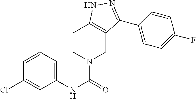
C1CN(C(=O)NC2=CC=CC(Cl)=C2)CC2=C1NN=C2C1=CC=C(F)C=C1
